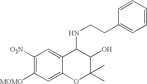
C1([O2N])=C([MOMO])C=C2C(=C1)C(NCCC1=CC=CC=C1)C(O)C(C)(C)O2
